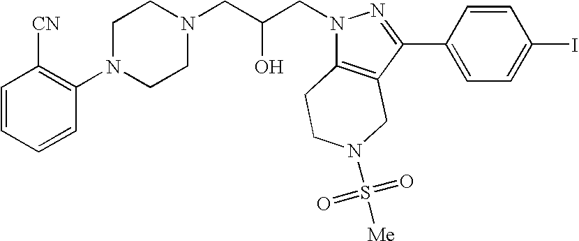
C1CN(CC(CN2C3=C(C(C4=CC=C(I)C=C4)=N2)CN(S([Me])(=O)=O)CC3)O)CCN1C1=C([CN])C=CC=C1
